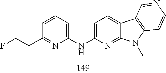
C1=C(NC2=CC=CC(CCF)=N2)N=C2C(=C1)C1=C(N2C)C=CN=C1
